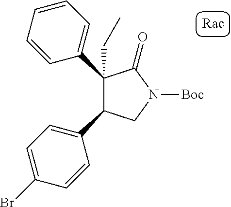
C1(C2=CC=CC=C2)(CC)C(C2=CC=C(Br)C=C2)CN([Boc])C1=O
